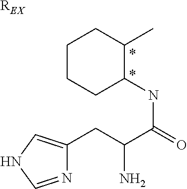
[REX].C1CCC(NC(C(N)CC2=CNC=N2)=O)C(C)C1.*.*
